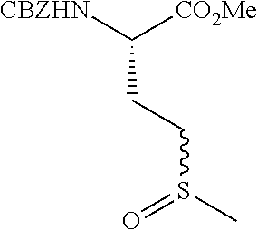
C(CCS(C)=O)([CBZHN])[CO2Me]
